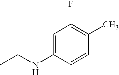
CCNC1=CC(F)=C(C)C=C1
